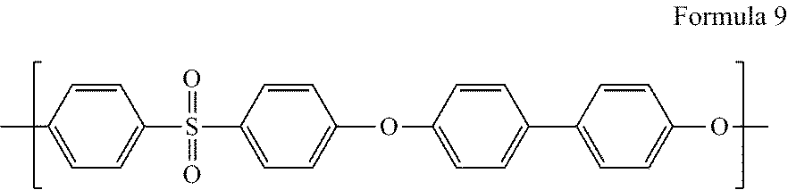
C1=CC(C)=CC=C1S(C1=CC=C(OC2=CC=C(C3=CC=C(OC)C=C3)C=C2)C=C1)(=O)=O
